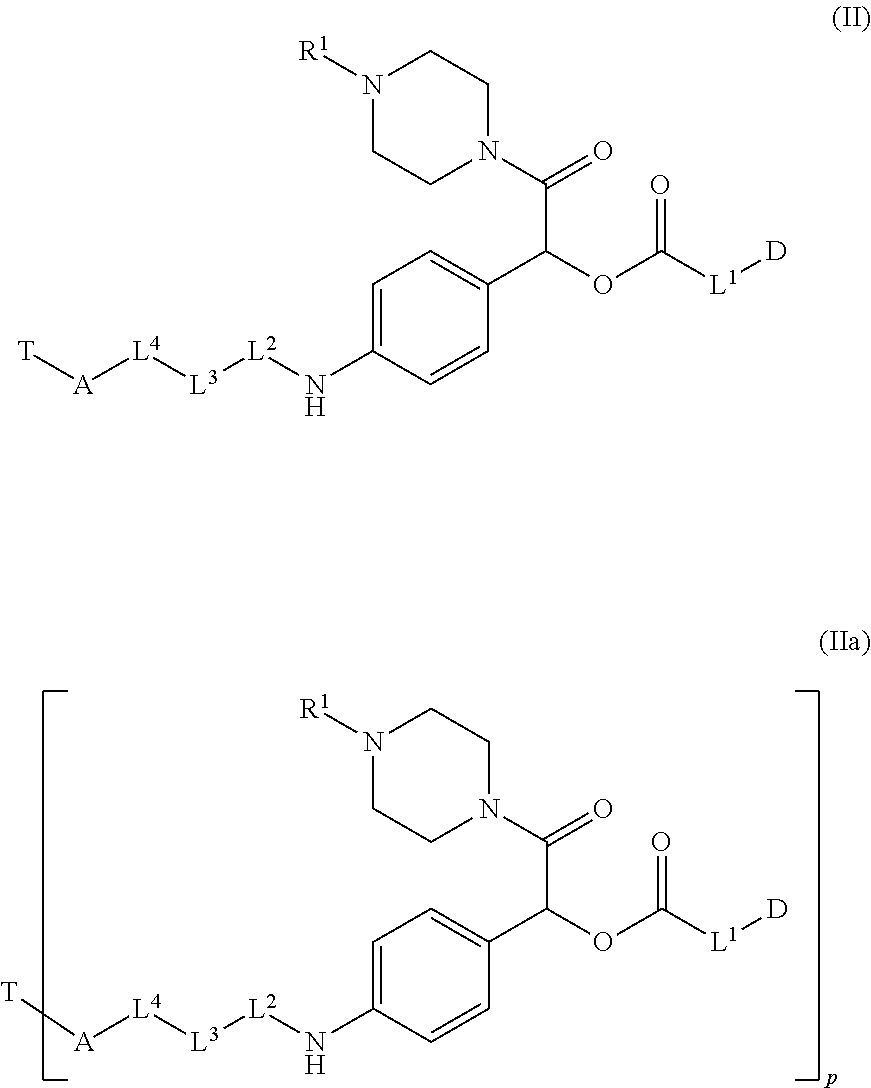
N1([R1])CCN(C(=O)C(OC([L1][D])=O)C2=CC=C(N[L2][L3][L4][A][T])C=C2)CC1.N1([R1])CCN(C(=O)C(OC([L1][D])=O)C2=CC=C(N[L2][L3][L4][A][T])C=C2)CC1
